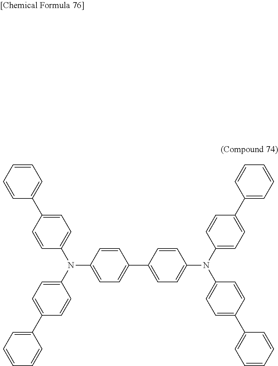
C1=CC=CC(C2=CC=C(N(C3=CC=C(C4=CC=C(N(C5=CC=C(C6=CC=CC=C6)C=C5)C5=CC=C(C6=CC=CC=C6)C=C5)C=C4)C=C3)C3=CC=C(C4=CC=CC=C4)C=C3)C=C2)=C1
